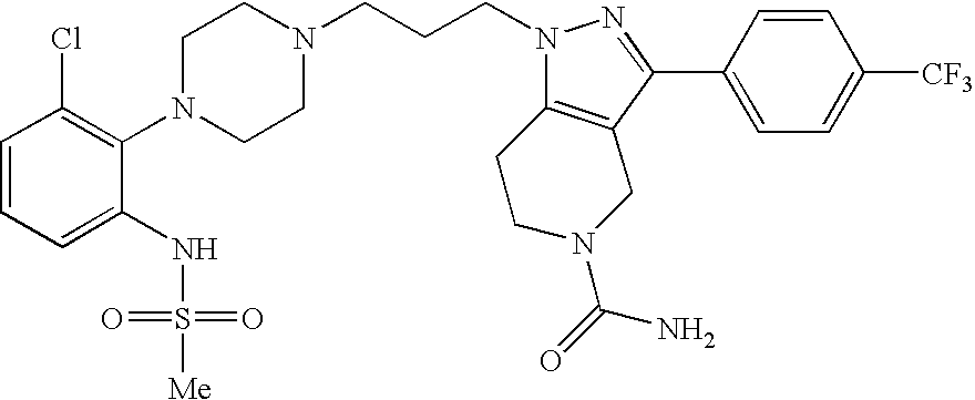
C1=CC=C(NS([Me])(=O)=O)C(N2CCN(CCCN3N=C(C4=CC=C([CF3])C=C4)C4=C3CCN(C(N)=O)C4)CC2)=C1Cl
